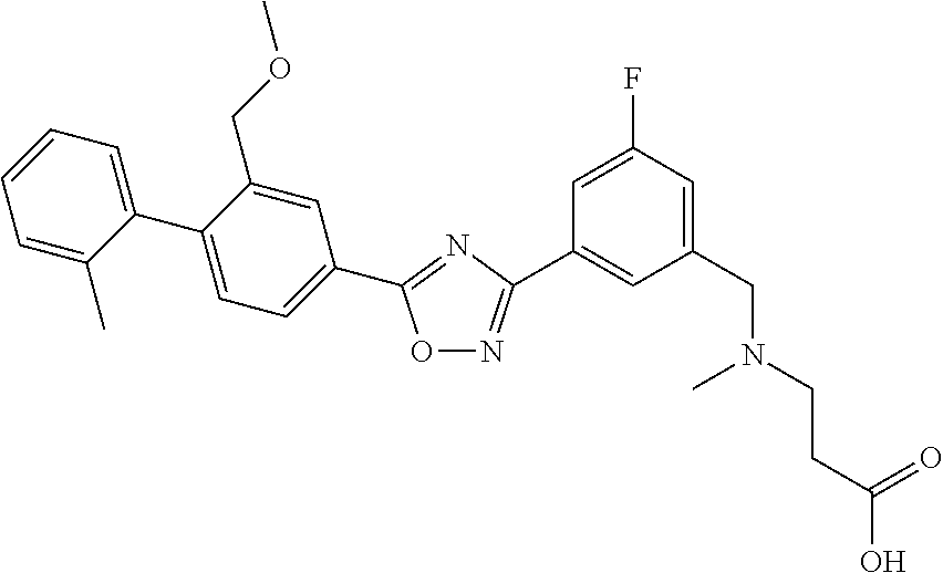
C1(C2=CC=C(C3=NC(C4=CC(CN(CCC(=O)O)C)=CC(F)=C4)=NO3)C=C2COC)=CC=CC=C1C
